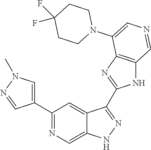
C1(C2=CN(C)N=C2)=NC=C2C(=C1)C(C1=NC3=C(N1)C=NC=C3N1CCC(F)(F)CC1)=NN2
